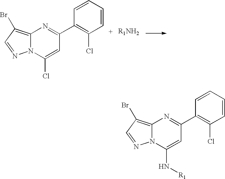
C12=C(Br)C=NN1C(N[R1])=CC(C1=C(Cl)C=CC=C1)=N2.C12=C(Br)C=NN1C(Cl)=CC(C1=C(Cl)C=CC=C1)=N2
